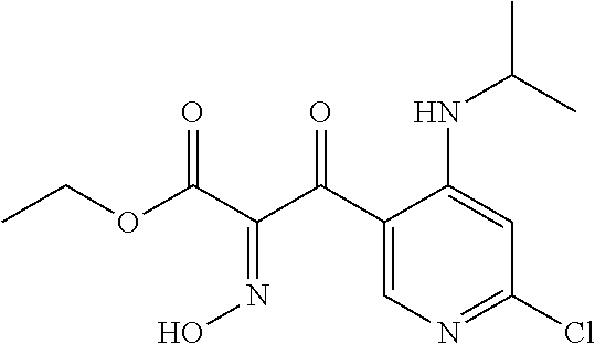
C1(C(C(=NO)C(OCC)=O)=O)=CN=C(Cl)C=C1NC(C)C
